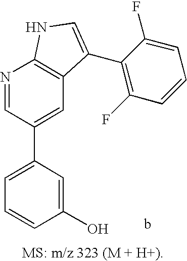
C1=C(C2=CC3=C(N=C2)NC=C3C2=C(F)C=CC=C2F)C=C(O)C=C1
